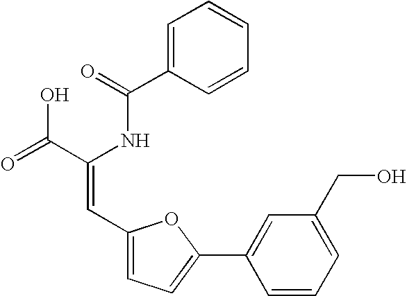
C1=C(C(=O)NC(C(=O)O)=CC2=CC=C(C3=CC(CO)=CC=C3)O2)C=CC=C1
